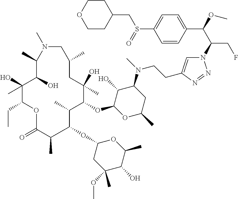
N1=NN(C(C(C2=CC=C(S(CC3CCOCC3)=O)C=C2)OC)CF)C=C1CCN(C1C(O)C(OC2C(C)C(OC3CC(OC)(C)C(O)C(C)O3)C(C)C(=O)OC(CC)C(O)(C)C(O)C(C)N(C)CC(C)CC2(O)C)OC(C)C1)C
